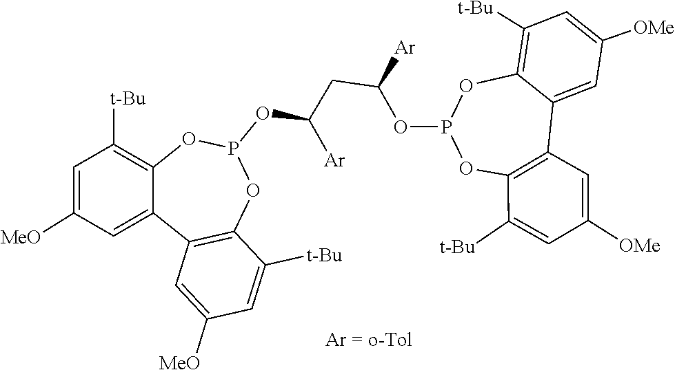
C1([MeO])=CC([t-Bu])=C2OP(OC(CC(OP3OC4=C([t-Bu])C=C([OMe])C=C4C4=C(C([t-Bu])=CC([OMe])=C4)O3)[Ar])[Ar])OC3=C(C2=C1)C=C([MeO])C=C3[t-Bu]
